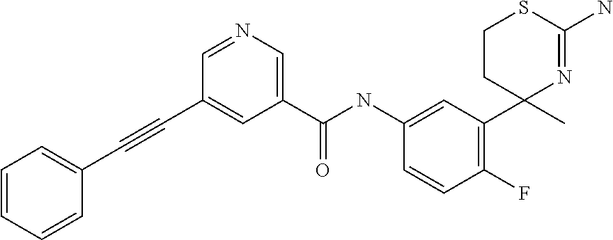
C1=C(NC(C2=CN=CC(C#CC3=CC=CC=C3)=C2)=O)C=CC(F)=C1C1(C)N=C(N)SCC1
